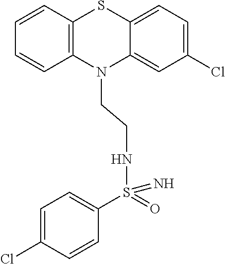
C12=CC(Cl)=CC=C1SC1=C(N2CCNS(C2=CC=C(Cl)C=C2)(=N)=O)C=CC=C1
